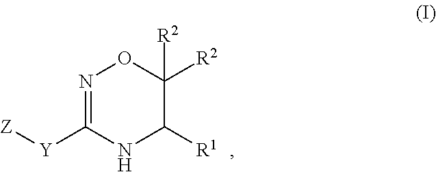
N1=C([Y][Z])NC([R1])C([R2])([R2])O1
